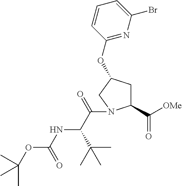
C(C(=O)N1C(C([OMe])=O)CC(OC2=NC(Br)=CC=C2)C1)(C(C)(C)C)NC(=O)OC(C)(C)C
